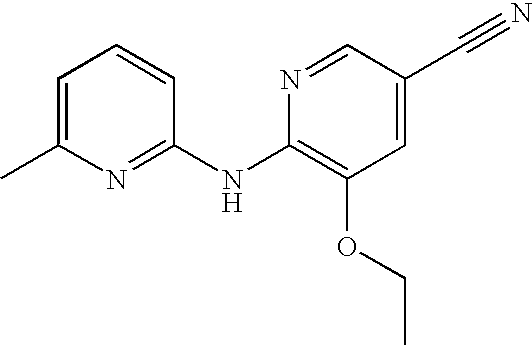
N1=C(NC2=C(OCC)C=C(C#N)C=N2)C=CC=C1C
